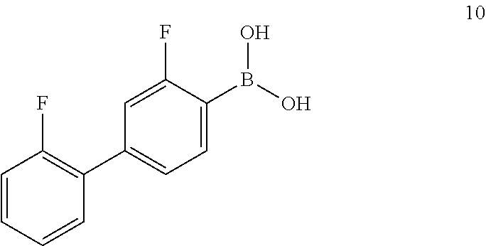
C1=CC=CC(C2=CC=C(B(O)O)C(F)=C2)=C1F
